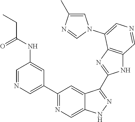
C1(C2=CN=CC(NC(CC)=O)=C2)=NC=C2C(=C1)C(C1=NC3=C(N1)C=NC=C3N1C=C(C)N=C1)=NN2
